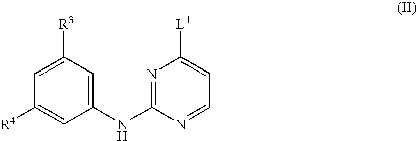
C1([R3])=CC([R4])=CC(NC2=NC([L1])=CC=N2)=C1
